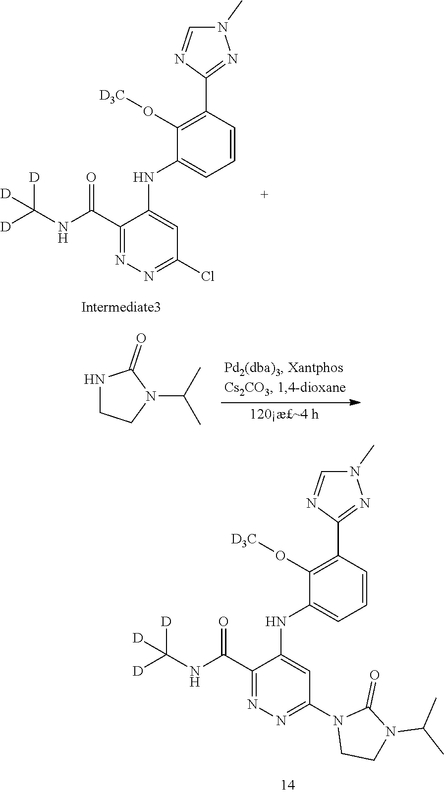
C1(C(NC([D])([D])[D])=O)=NN=C(Cl)C=C1NC1=CC=CC(C2=NN(C)C=N2)=C1O[D3C].C1(C(NC([D])([D])[D])=O)=NN=C(N2CCN(C(C)C)C2=O)C=C1NC1=CC=CC(C2=NN(C)C=N2)=C1O[D3C].N1CCN(C(C)C)C1=O
